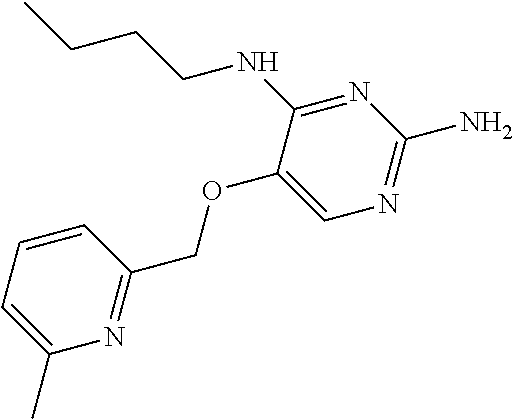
C1=CC=C(C)N=C1COC1=CN=C(N)N=C1NCCCC
